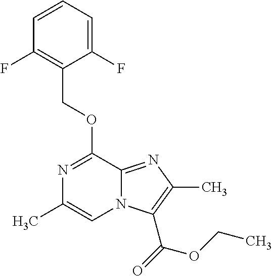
C1(COC2=NC(C)=CN3C2=NC(C)=C3C(=O)OCC)=C(F)C=CC=C1F
